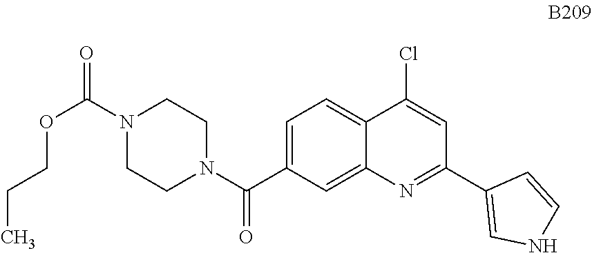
C1=C(C(N2CCN(C(=O)OCCC)CC2)=O)C=C2C(=C1)C(Cl)=CC(C1=CNC=C1)=N2
